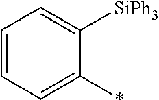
C1=CC=C(*)C([SiPh3])=C1
